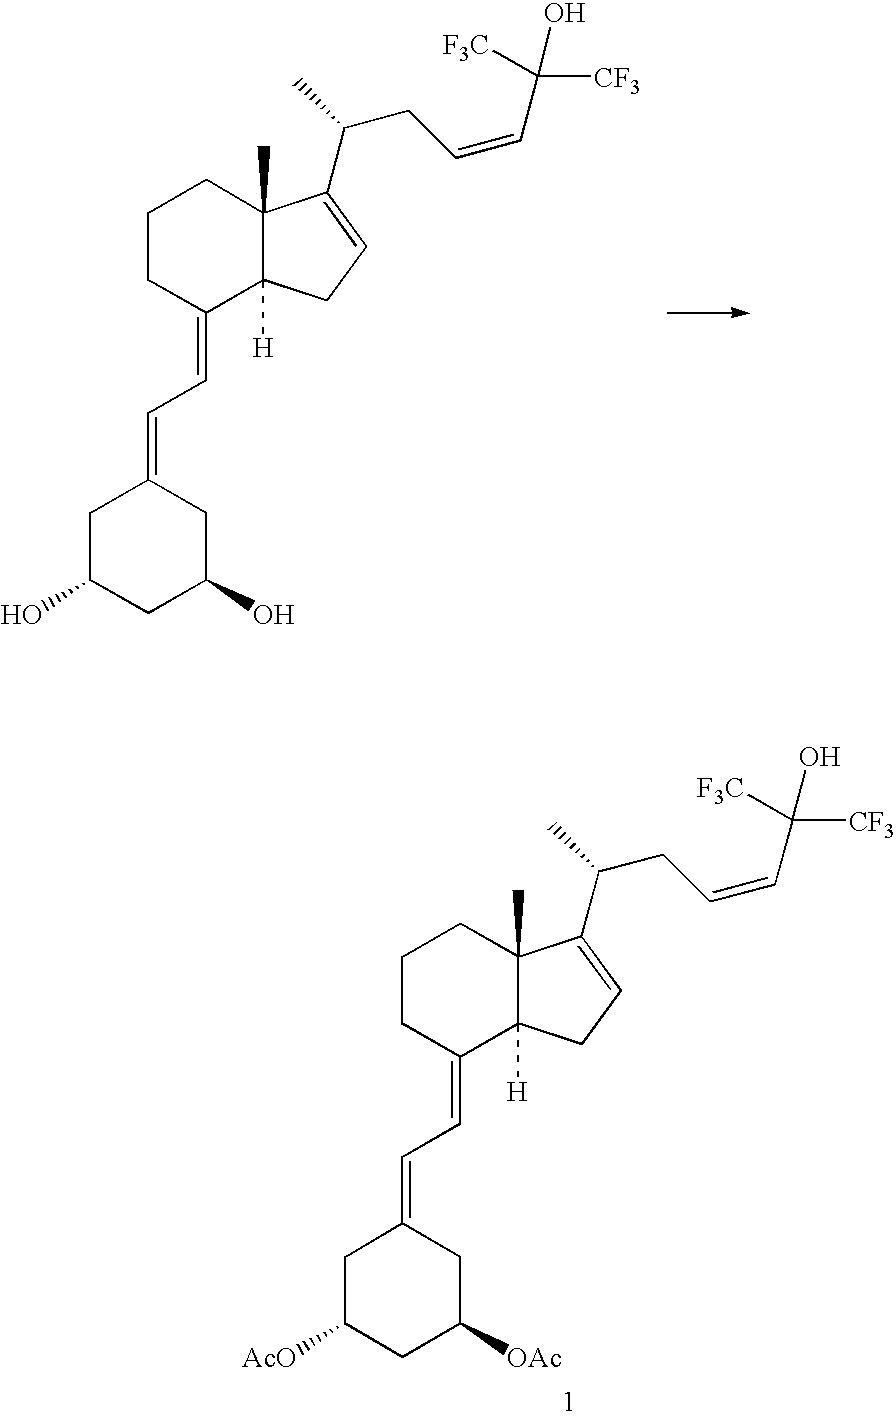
C1C(O)CC(O)CC1=CC=C1C2([H])C(C)(CCC1)C(C(CC=CC([CF3])(O)[F3C])C)=CC2.C1C([AcO])CC([OAc])CC1=CC=C1C2([H])C(C)(CCC1)C(C(CC=CC([CF3])(O)[F3C])C)=CC2
